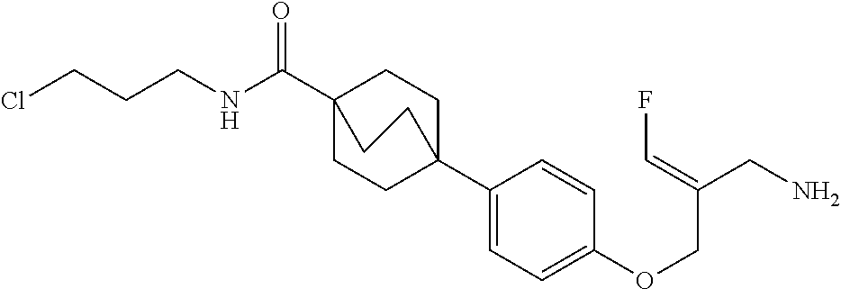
C1C2(C3=CC=C(OCC(CN)=CF)C=C3)CCC(C(=O)NCCCCl)(C1)CC2
